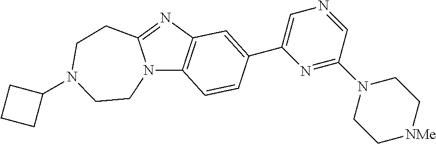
N12C3=C(N=C1CCN(C1CCC1)CC2)C=C(C1=CN=CC(N2CC[NMe]CC2)=N1)C=C3
